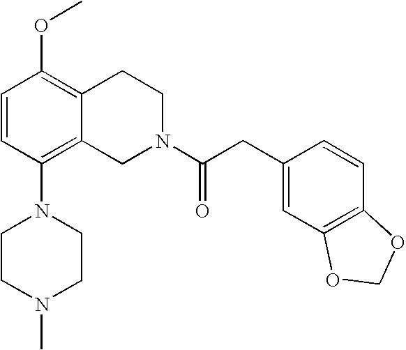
C1=CC(N2CCN(C)CC2)=C2C(=C1OC)CCN(C(CC1=CC3=C(C=C1)OCO3)=O)C2
